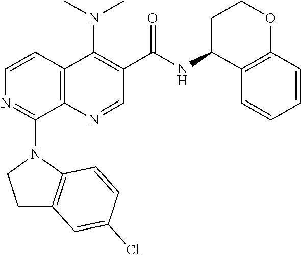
C12=C(N=CC(C(=O)NC3C4=C(OCC3)C=CC=C4)=C1N(C)C)C(N1CCC3=C1C=CC(Cl)=C3)=NC=C2
